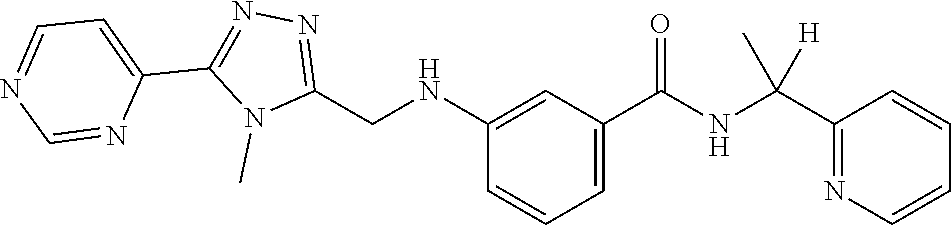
C1(NCC2=NN=C(C3=CC=NC=N3)N2C)=CC(C(NC(C2=NC=CC=C2)(C)[H])=O)=CC=C1
